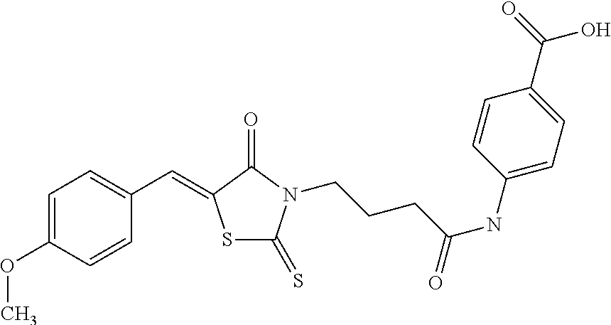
O(C)C1=CC=C(C=C2SC(=S)N(CCCC(NC3=CC=C(C(=O)O)C=C3)=O)C2=O)C=C1
